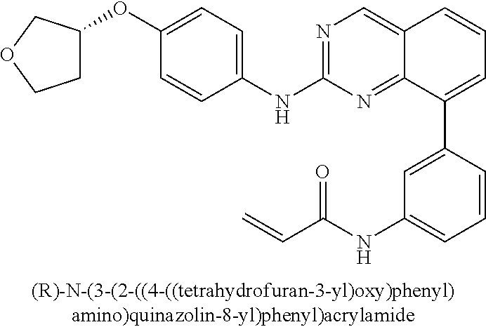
C1(NC2=NC=C3C(=N2)C(C2=CC(NC(C=C)=O)=CC=C2)=CC=C3)=CC=C(OC2CCOC2)C=C1
